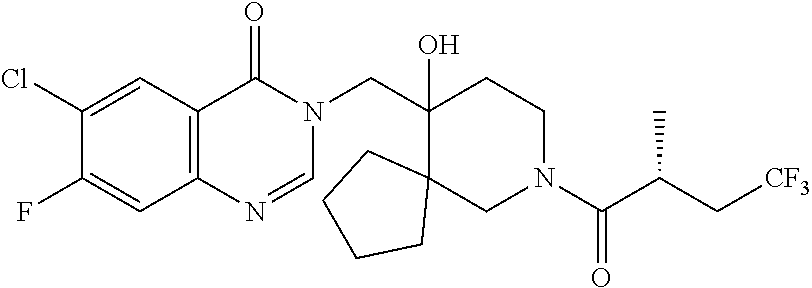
C1(CN2C(=O)C3=C(N=C2)C=C(F)C(Cl)=C3)(O)C2(CN(C(C(C[CF3])C)=O)CC1)CCCC2
